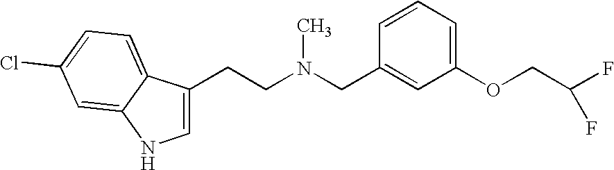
C1=C(CCN(CC2=CC(OCC(F)F)=CC=C2)C)C2=CC=C(Cl)C=C2N1
